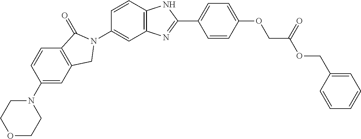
C1(N2CCOCC2)=CC2=C(C=C1)C(=O)N(C1=CC3=C(C=C1)NC(C1=CC=C(OCC(OCC4=CC=CC=C4)=O)C=C1)=N3)C2
